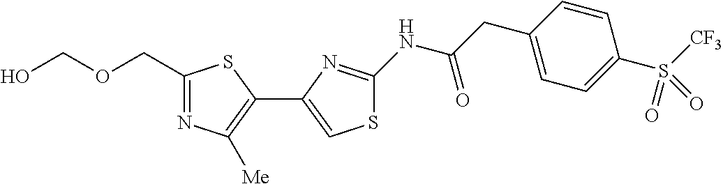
C1(COCO)=NC([Me])=C(C2=CSC(NC(CC3=CC=C(S([CF3])(=O)=O)C=C3)=O)=N2)S1
